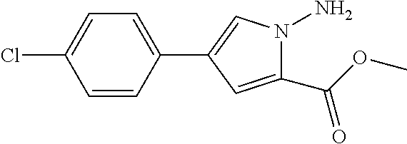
C1=C(Cl)C=CC(C2=CN(N)C(C(=O)OC)=C2)=C1
